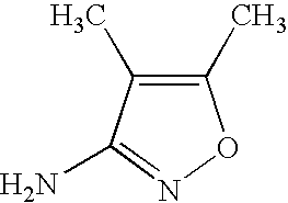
C1(C)=C(C)C(N)=NO1
